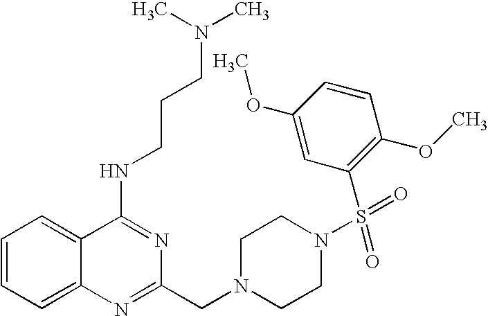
C1=CC=C2C(=C1)C(NCCCN(C)C)=NC(CN1CCN(S(C3=C(OC)C=CC(OC)=C3)(=O)=O)CC1)=N2
